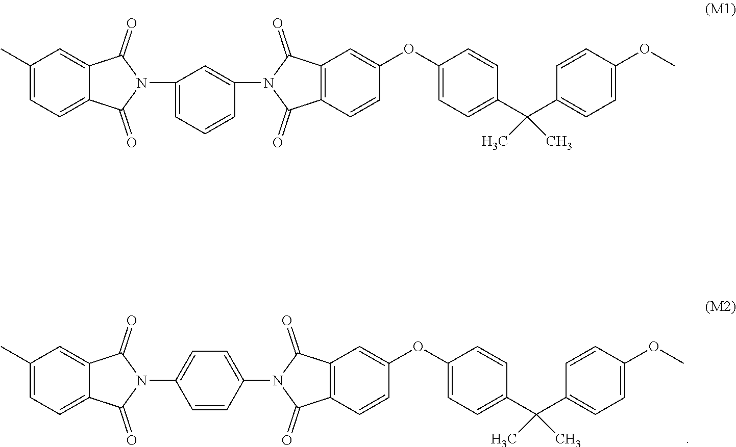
C1(C)=CC=C2C(=C1)C(=O)N(C1=CC=C(N3C(=O)C4=C(C3=O)C=C(OC3=CC=C(C(C5=CC=C(OC)C=C5)(C)C)C=C3)C=C4)C=C1)C2=O.C1(C)=CC=C2C(=C1)C(=O)N(C1=CC=CC(N3C(=O)C4=C(C3=O)C=C(OC3=CC=C(C(C5=CC=C(OC)C=C5)(C)C)C=C3)C=C4)=C1)C2=O
